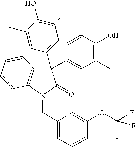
C1(C)=CC(C2(C3=CC(C)=C(O)C(C)=C3)C3=C(N(CC4=CC=CC(OC(F)(F)F)=C4)C2=O)C=CC=C3)=CC(C)=C1O
